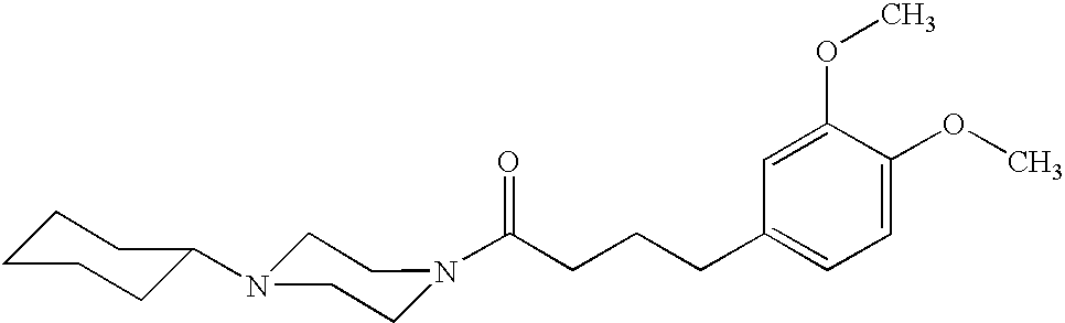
C(CCCC1=CC=C(OC)C(OC)=C1)(=O)N1CCN(C2CCCCC2)CC1
